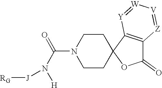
N1(C(N([H])[J][RG])=O)CCC2(CC1)C1=C(C(=O)O2)[Z]=[V][W]=[Y]1
